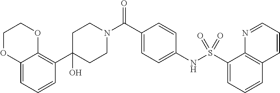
C1(C2=C3C(=CC=C2)OCCO3)(O)CCN(C(C2=CC=C(NS(C3=CC=CC4=C3N=CC=C4)(=O)=O)C=C2)=O)CC1
